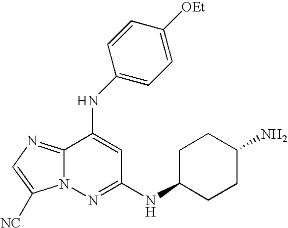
C12=NC=C([NC])N1N=C(NC1CCC(N)CC1)C=C2NC1=CC=C([OEt])C=C1
